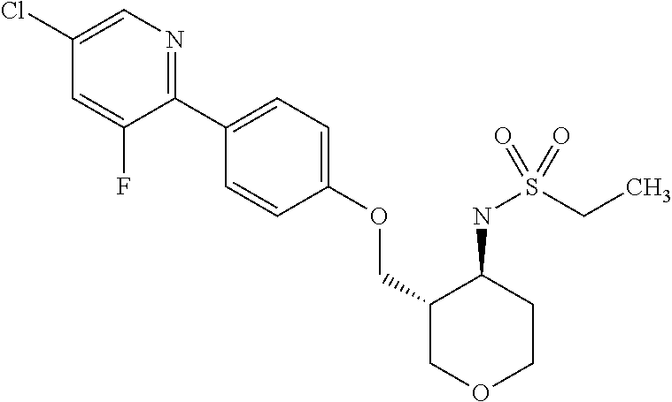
C1(C2=CC=C(OCC3COCCC3NS(CC)(=O)=O)C=C2)=NC=C(Cl)C=C1F
